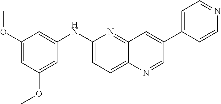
C1=C(OC)C=C(OC)C=C1NC1=CC=C2C(=N1)C=C(C1=CC=NC=C1)C=N2
